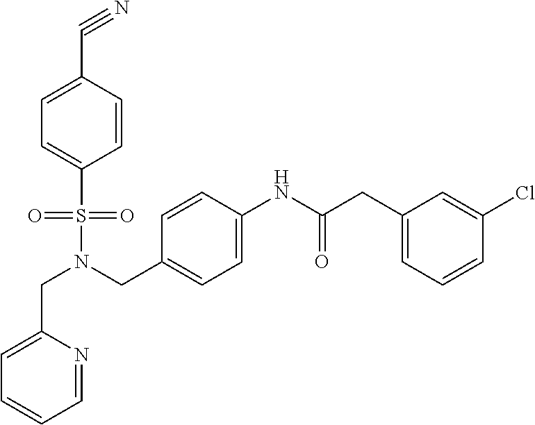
C1=C(CN(S(=O)(=O)C2=CC=C(C#N)C=C2)CC2=CC=C(NC(CC3=CC=CC(Cl)=C3)=O)C=C2)N=CC=C1
